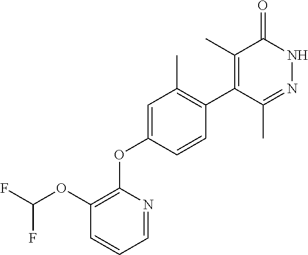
C1(C)=C(C2=C(C)C=C(OC3=C(OC(F)F)C=CC=N3)C=C2)C(C)=NNC1=O
